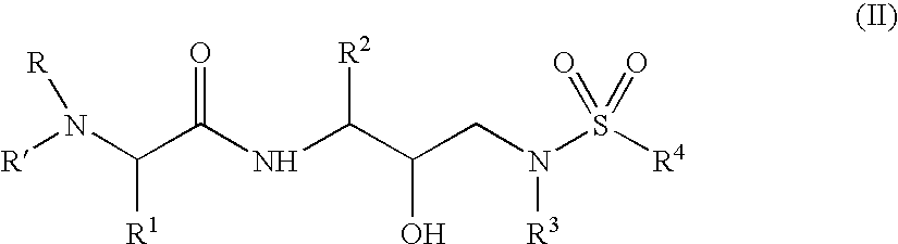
C(C(NC(C(CN(S([R4])(=O)=O)[R3])O)[R2])=O)(N([R])[R])[R1]
